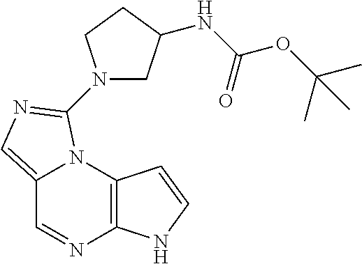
C12=C(N3C(=CN=C3N3CC(NC(OC(C)(C)C)=O)CC3)C=N1)C=CN2
